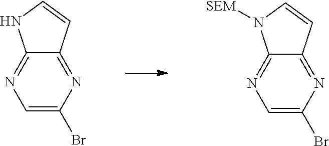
C1=C(Br)N=C2C(=N1)NC=C2.C1=C(Br)N=C2C(=N1)N([SEM])C=C2
